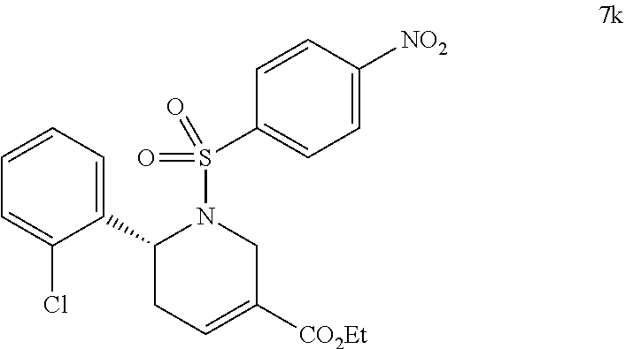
C1=CC=C(C2CC=C([CO2Et])CN2S(=O)(=O)C2=CC=C([NO2])C=C2)C(Cl)=C1
